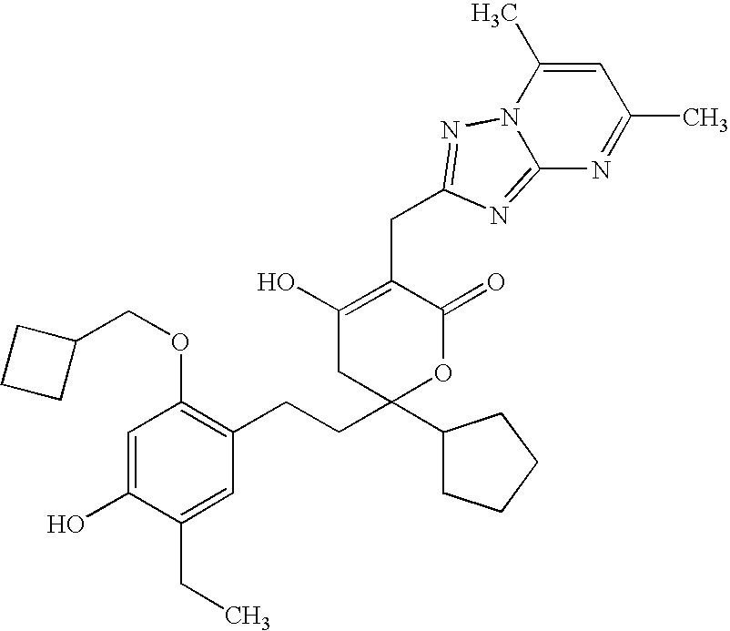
C12=NC(CC3=C(O)CC(CCC4=C(OCC5CCC5)C=C(O)C(CC)=C4)(C4CCCC4)OC3=O)=NN1C(C)=CC(C)=N2
